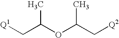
[Q1]CC(OC(C[Q2])C)C
